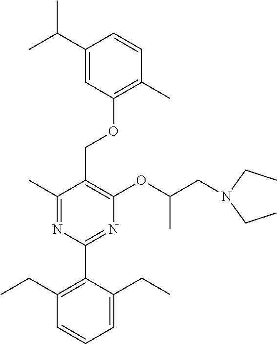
C1(C)=NC(C2=C(CC)C=CC=C2CC)=NC(OC(CN(CC)CC)C)=C1COC1=C(C)C=CC(C(C)C)=C1
